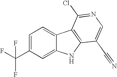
C1=C(C(F)(F)F)C=C2C(=C1)C1=C(N2)C(C#N)=CN=C1Cl
